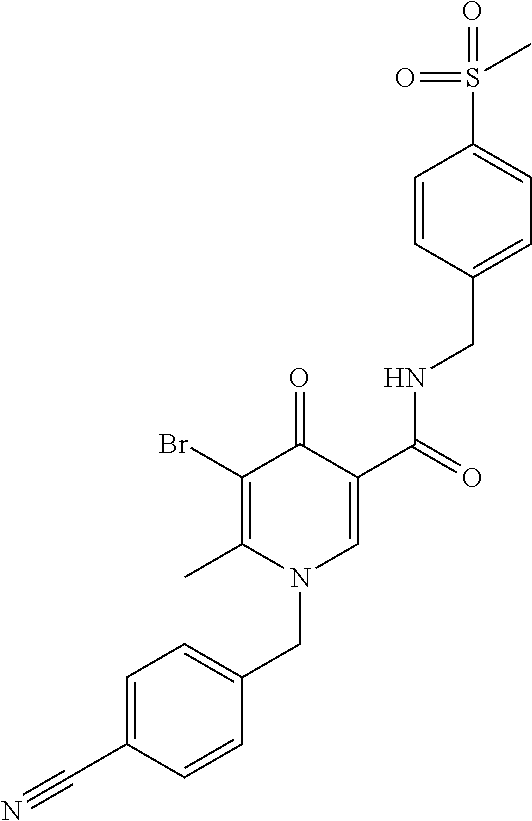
C1=C(C#N)C=CC(CN2C=C(C(=O)NCC3=CC=C(S(=O)(=O)C)C=C3)C(=O)C(Br)=C2C)=C1
